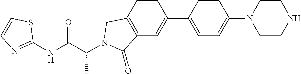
C1(NC(C(C)N2CC3=C(C=C(C4=CC=C(N5CCNCC5)C=C4)C=C3)C2=O)=O)=NC=CS1
